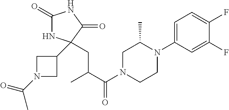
C1(=O)NC(C2CN(C(=O)C)C2)(CC(C(N2CCN(C3=CC=C(F)C(F)=C3)C(C)C2)=O)C)C(=O)N1
